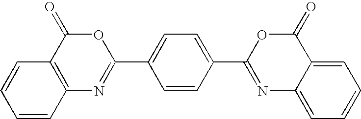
O1C(=O)C2=C(N=C1C1=CC=C(C3=NC4=CC=CC=C4C(=O)O3)C=C1)C=CC=C2
